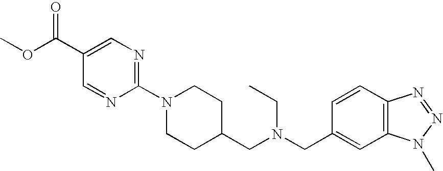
COC(C1=CN=C(N2CCC(CN(CC3=CC4=C(C=C3)N=NN4C)CC)CC2)N=C1)=O
